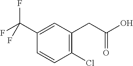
C1(C(F)(F)F)=CC(CC(O)=O)=C(Cl)C=C1
